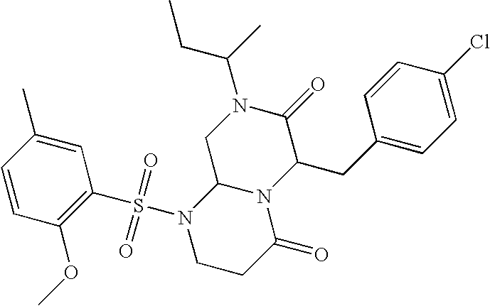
C1=CC(OC)=C(S(N2CCC(=O)N3C2CN(C(CC)C)C(=O)C3CC2=CC=C(Cl)C=C2)(=O)=O)C=C1C
